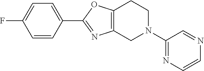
C12=C(N=C(C3=CC=C(F)C=C3)O1)CN(C1=NC=CN=C1)CC2
